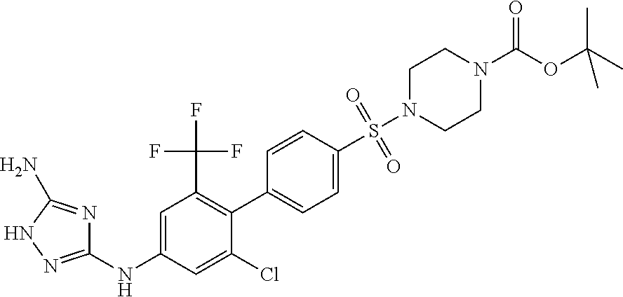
C1=CC(S(N2CCN(C(OC(C)(C)C)=O)CC2)(=O)=O)=CC=C1C1=C(C(F)(F)F)C=C(NC2=NNC(N)=N2)C=C1Cl
